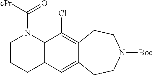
C1CCC2=C(N1C([cPr])=O)C(Cl)=C1C(=C2)CCN([Boc])CC1
